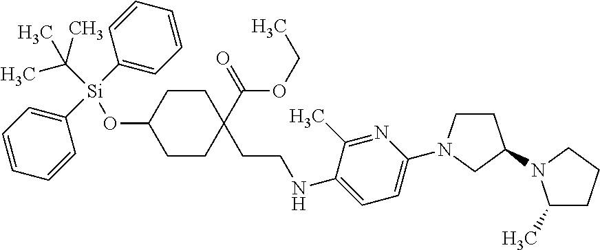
C1=CC=CC([Si](C2=CC=CC=C2)(OC2CCC(C(OCC)=O)(CCNC3=CC=C(N4CCC(N5C(C)CCC5)C4)N=C3C)CC2)C(C)(C)C)=C1
